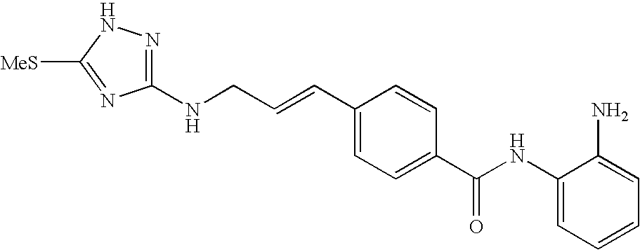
C1(NC(C2=CC=C(C=CCNC3=NNC([MeS])=N3)C=C2)=O)=CC=CC=C1N
